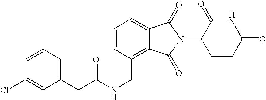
C(C1=C2C(=CC=C1)C(=O)N(C1CCC(=O)NC1=O)C2=O)NC(CC1=CC=CC(Cl)=C1)=O
